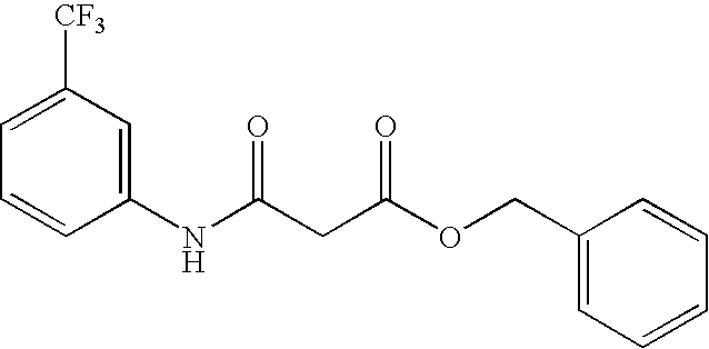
C1(NC(CC(OCC2=CC=CC=C2)=O)=O)=CC([CF3])=CC=C1
